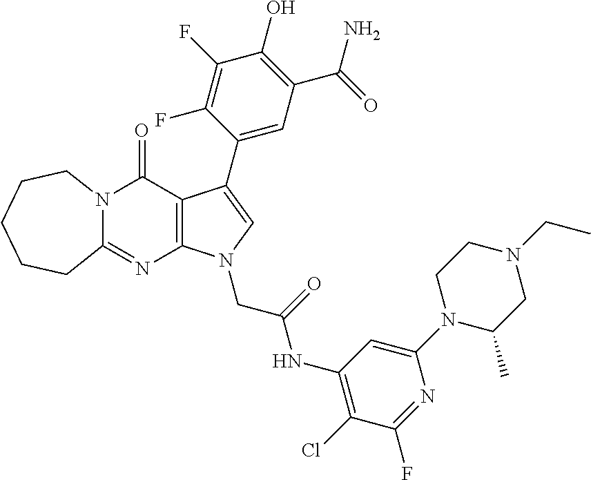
C12=NC3=C(C(=O)N1CCCCC2)C(C1=CC(C(=O)N)=C(O)C(F)=C1F)=CN3CC(=O)NC1=C(Cl)C(F)=NC(N2C(C)CN(CC)CC2)=C1
